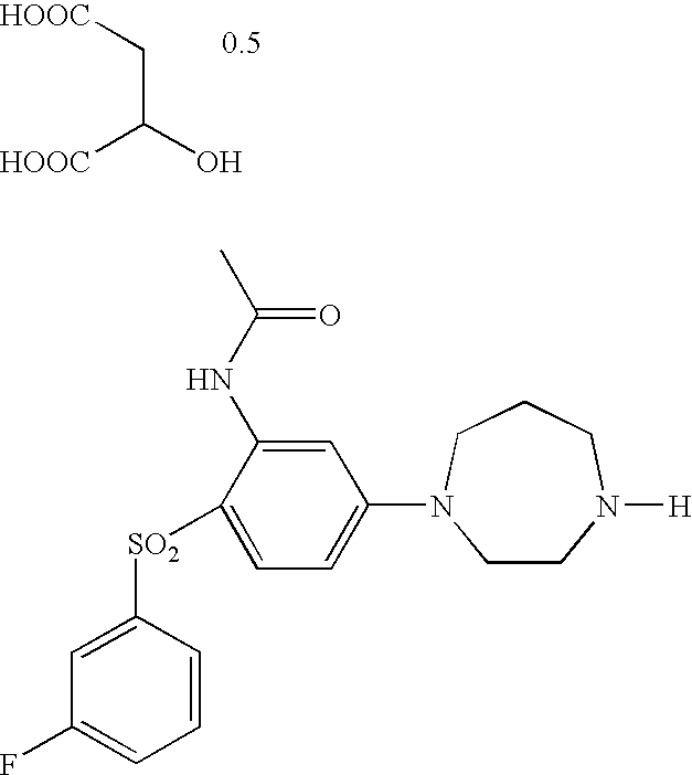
C1(F)=CC=CC([SO2]C2=CC=C(N3CCN([H])CCC3)C=C2NC(C)=O)=C1.[HOOC]C(O)C[HOOC]
